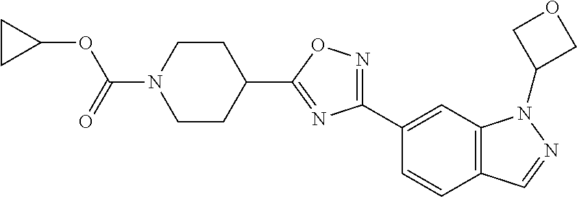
C(N1CCC(C2=NC(C3=CC4=C(C=C3)C=NN4C3COC3)=NO2)CC1)(OC1CC1)=O
